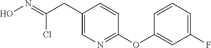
C1(CC(=NO)Cl)=CN=C(OC2=CC(F)=CC=C2)C=C1
